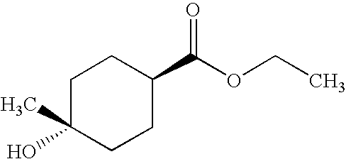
C1C(O)(C)CCC(C(OCC)=O)C1
